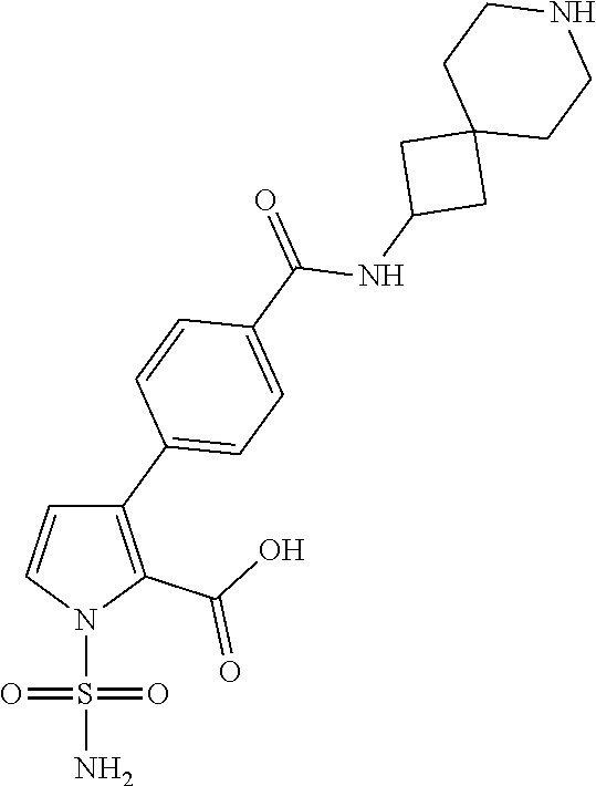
C1(C2=CC=C(C(=O)NC3CC4(C3)CCNCC4)C=C2)=C(C(O)=O)N(S(N)(=O)=O)C=C1
